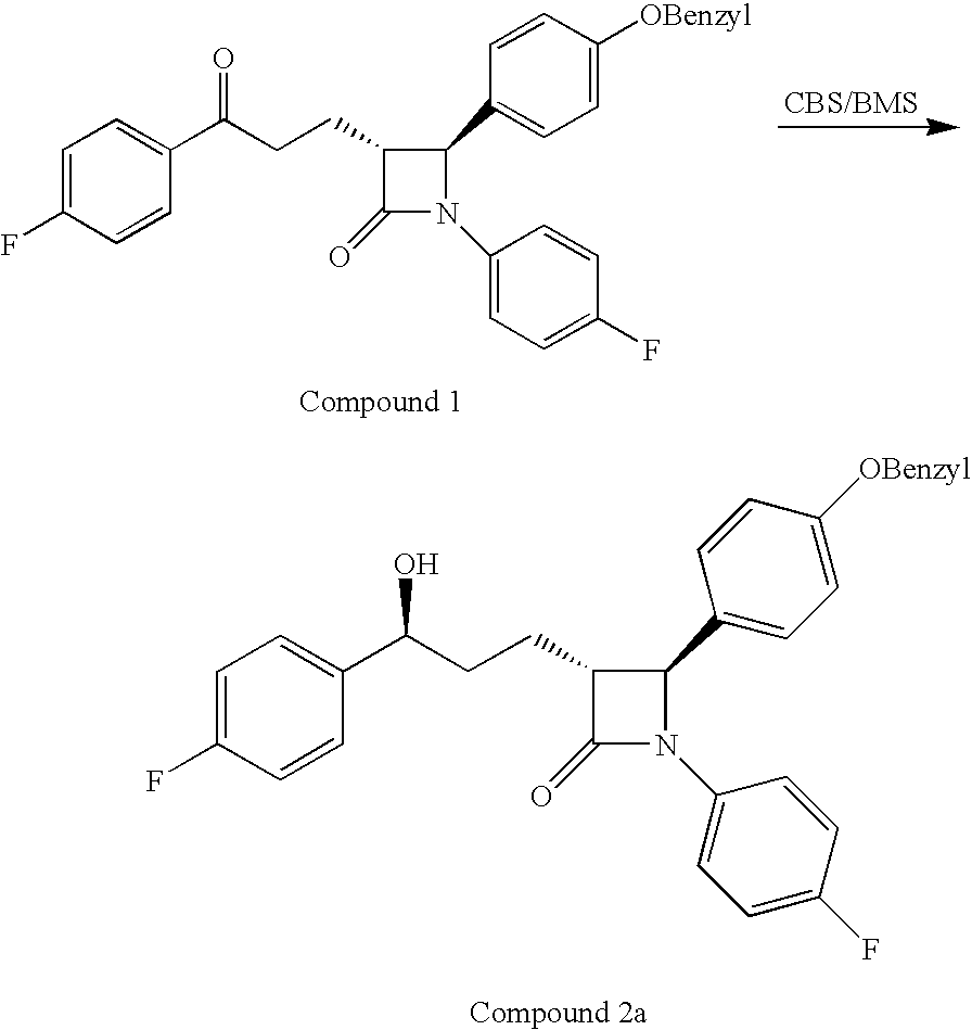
C1=C(F)C=CC(C(CCC2C(=O)N(C3=CC=C(F)C=C3)C2C2=CC=C([OBenzyl])C=C2)O)=C1.C1=C(F)C=CC(C(CCC2C(=O)N(C3=CC=C(F)C=C3)C2C2=CC=C([OBenzyl])C=C2)=O)=C1
